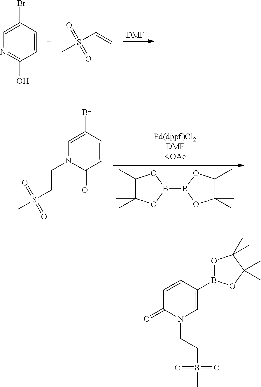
[DMF].N1=C(O)C=CC(Br)=C1.CS(C=C)(=O)=O.B1(B2OC(C)(C)C(C)(C)O2)OC(C)(C)C(C)(C)O1.C1=C(Br)C=CC(=O)N1CCS(C)(=O)=O.C1=CC(B2OC(C)(C)C(C)(C)O2)=CN(CCS(C)(=O)=O)C1=O
